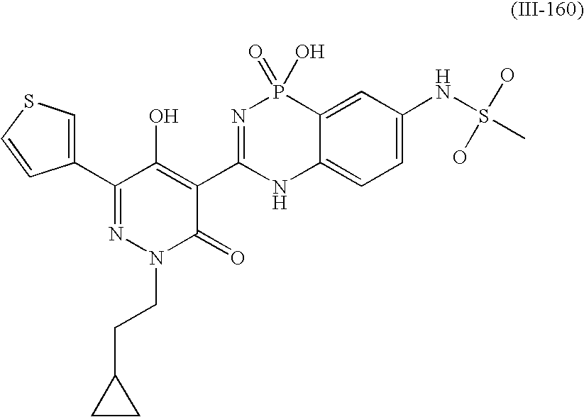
C1(C2=NN(CCC3CC3)C(=O)C(C3=NP(=O)(O)C4=CC(NS(C)(O)O)=CC=C4N3)=C2O)=CSC=C1
